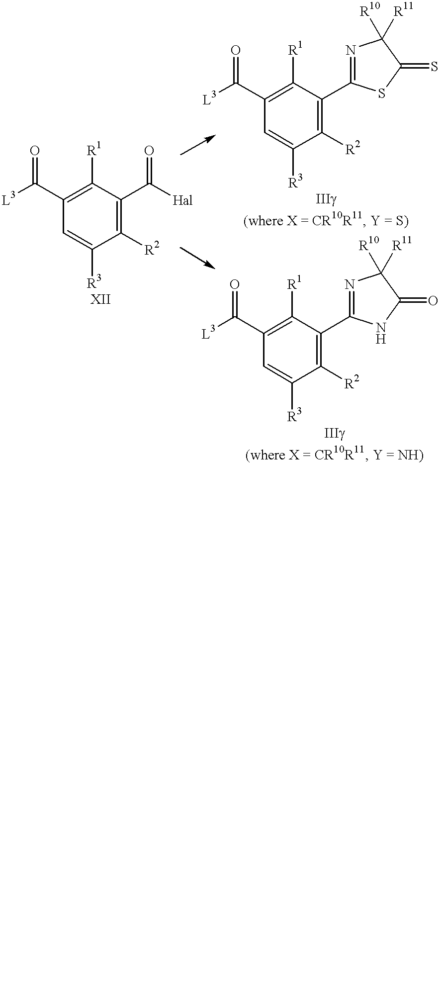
C1(C([L3])=O)=C([R1])C(C([Hal])=O)=C([R2])C([R3])=C1.C1(C([L3])=O)=C([R1])C(C2=NC([R10])([R11])C(=S)S2)=C([R2])C([R3])=C1.C1(C([L3])=O)=C([R1])C(C2=NC([R10])([R11])C(=O)N2)=C([R2])C([R3])=C1
